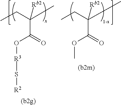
O(C(=O)C(CC)(C)[Rb2])[R3]S[R2].O(C(=O)C(CC)(C)[Rb2])C
